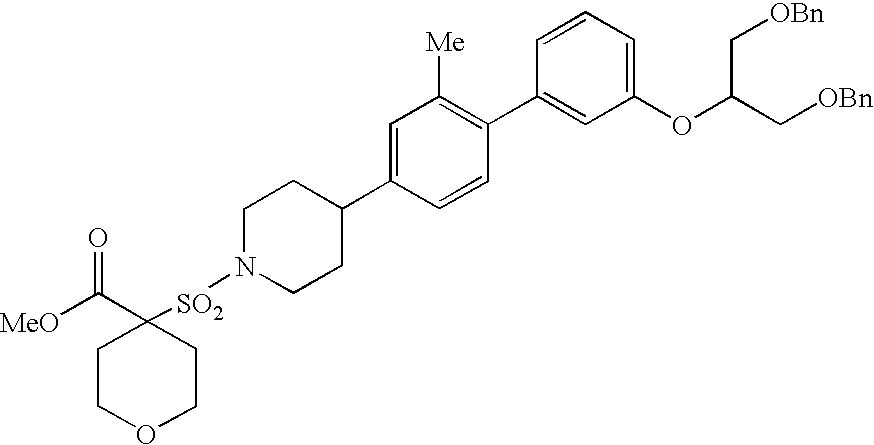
[MeO]C(=O)C1([SO2]N2CCC(C3=CC([Me])=C(C4=CC(OC(C[OBn])C[OBn])=CC=C4)C=C3)CC2)CCOCC1
